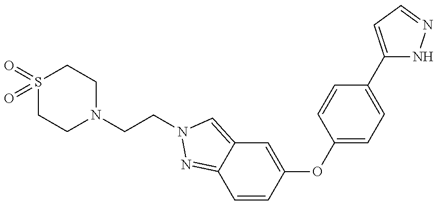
S1(=O)(=O)CCN(CCN2C=C3C=C(OC4=CC=C(C5=CC=NN5)C=C4)C=CC3=N2)CC1
